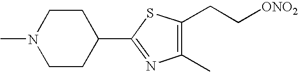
C1(C2=NC(C)=C(CC[ONO2])S2)CCN(C)CC1
